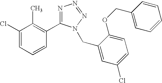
C1(Cl)=CC=CC(C2=NN=NN2CC2=CC(Cl)=CC=C2OCC2=CC=CC=C2)=C1C
